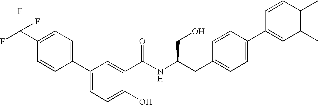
C1=C(C(F)(F)F)C=CC(C2=CC=C(O)C(C(NC(CC3=CC=C(C4=CC(C)=C(C)C=C4)C=C3)CO)=O)=C2)=C1
